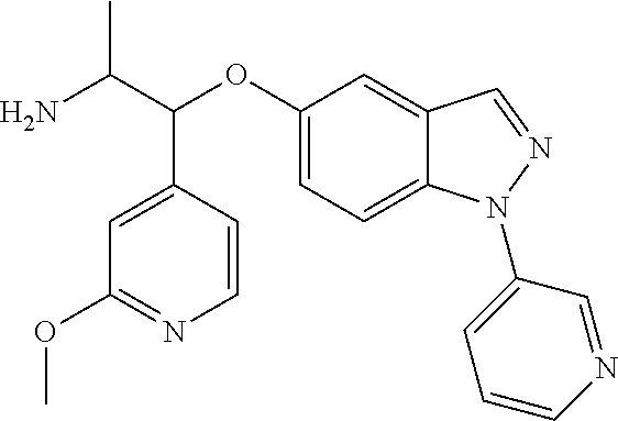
NC(C(OC1=CC=C2C(=C1)C=NN2C1=CC=CN=C1)C1=CC(OC)=NC=C1)C
